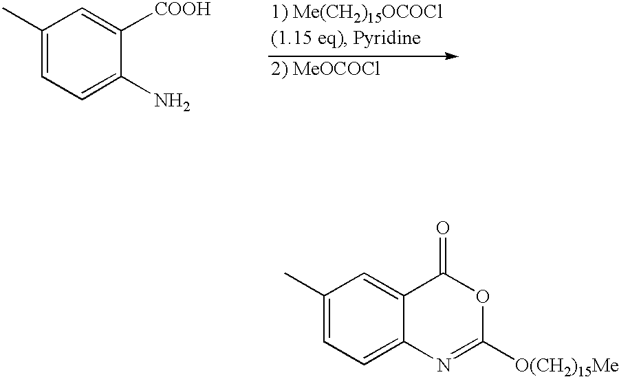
C1(C)=CC=C2C(=C1)C(=O)OC([O(CH2)15Me])=N2.C1(C)=CC=C(N)C([COOH])=C1
